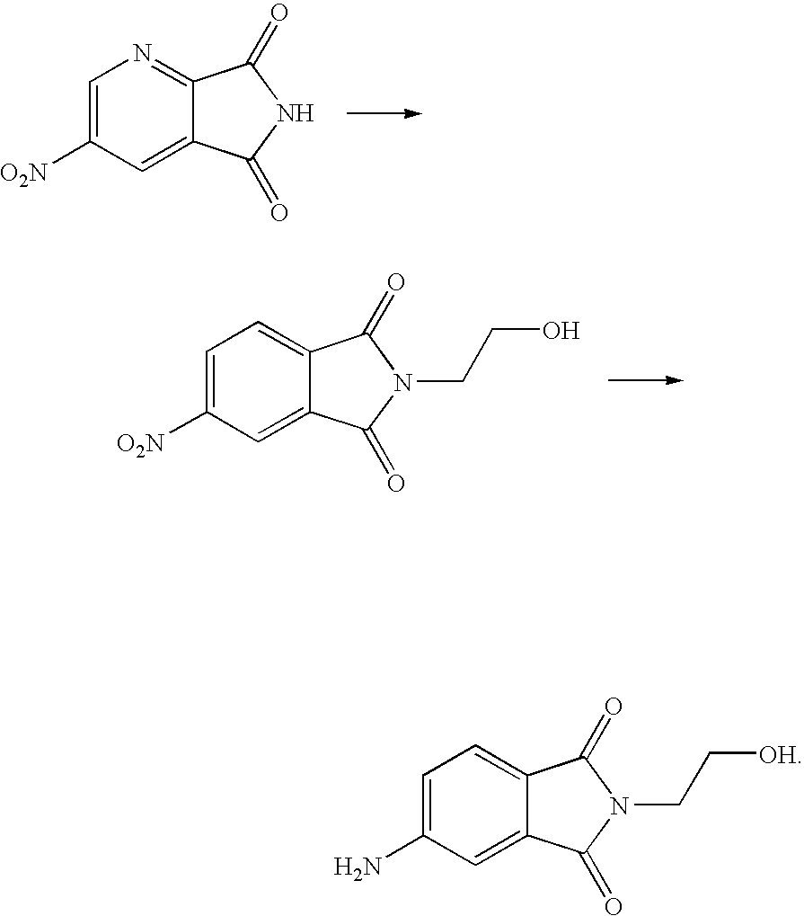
C1=C([O2N])C=C2C(=N1)C(=O)NC2=O.C1=C([O2N])C=C2C(=C1)C(=O)N(CCO)C2=O.C1=C(N)C=C2C(=C1)C(=O)N(CC[OH])C2=O
